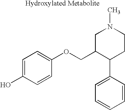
C1=C(O)C=CC(OCC2C(C3=CC=CC=C3)CCN(C)C2)=C1
